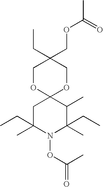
C1C(C)(CC)N(OC(=O)C)C(CC)(C)C(C)C12OCC(COC(C)=O)(CC)CO2
